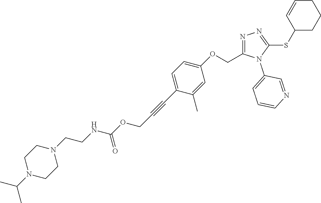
N1=C(COC2=CC=C(C#CCOC(NCCN3CCN(C(C)C)CC3)=O)C(C)=C2)N(C2=CC=CN=C2)C(SC2CCCC=C2)=N1
